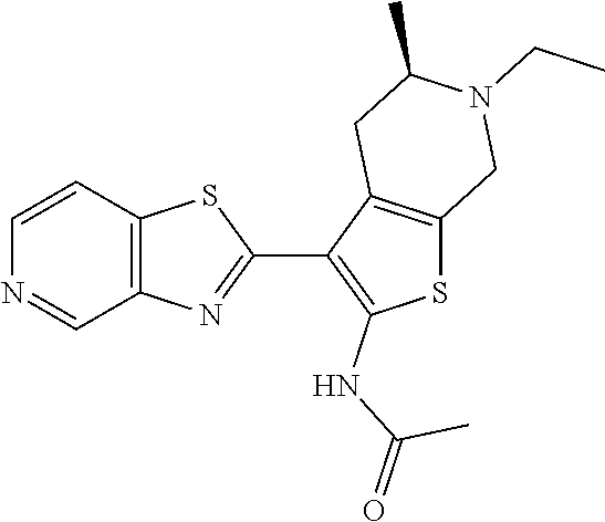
C12=C(C=NC=C1)N=C(C1=C(NC(=O)C)SC3=C1CC(C)N(CC)C3)S2
